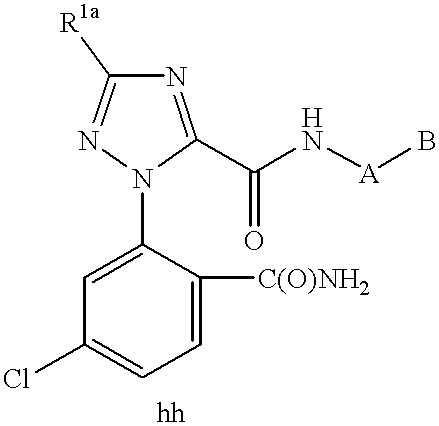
C1=C([C(O)NH2])C(N2C(C(N[A]B)=O)=NC([R1a])=N2)=CC(Cl)=C1
